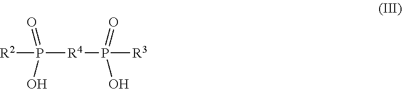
P([R4]P([R3])(=O)O)(=O)(O)[R2]
